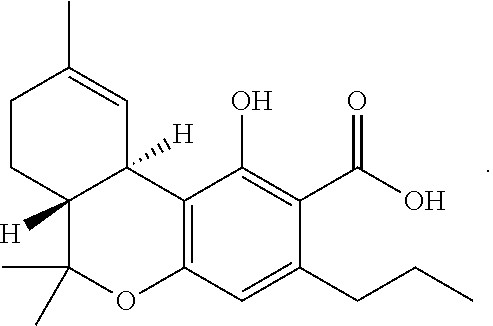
C12=C(C(O)=C(C(O)=O)C(CCC)=C1)C1([H])C([H])(C(C)(C)O2)CCC(C)=C1
